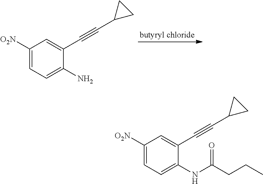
C1([O2N])=CC=C(N)C(C#CC2CC2)=C1.[butyryl chloride].C1([O2N])=CC=C(NC(CCC)=O)C(C#CC2CC2)=C1
